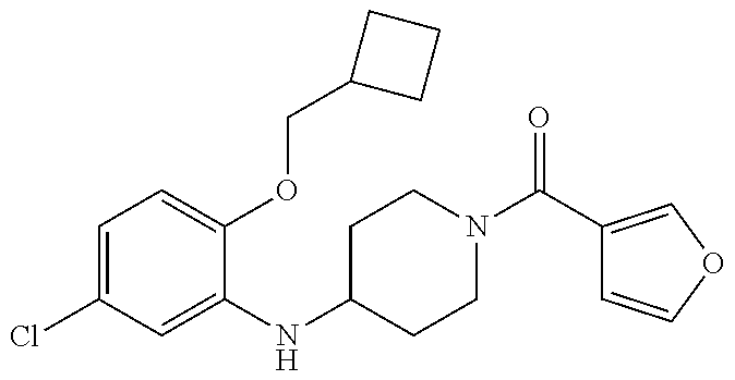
C1=C(Cl)C=C(NC2CCN(C(C3=COC=C3)=O)CC2)C(OCC2CCC2)=C1
